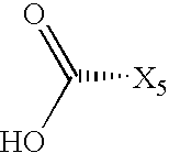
OC(=O)[X5]
